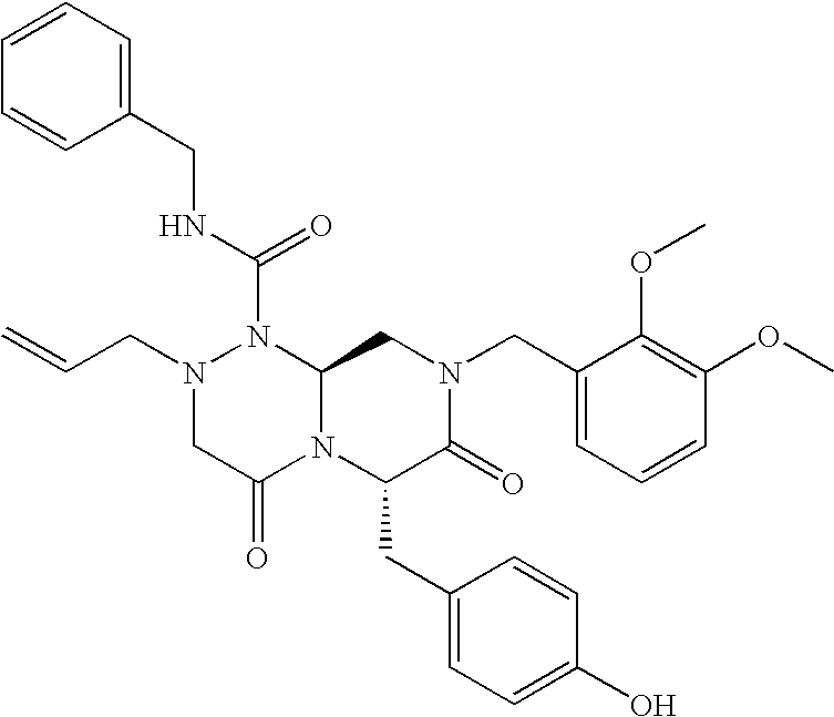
N1(C(NCC2=CC=CC=C2)=O)N(CC=C)CC(=O)N2C1CN(CC1=CC=CC(OC)=C1OC)C(=O)C2CC1=CC=C(O)C=C1
